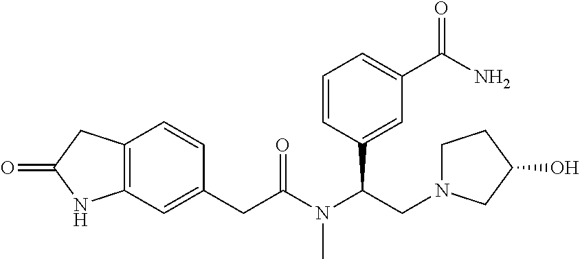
C1(CC(N(C(CN2CCC(O)C2)C2=CC(C(=O)N)=CC=C2)C)=O)=CC2=C(C=C1)CC(=O)N2
